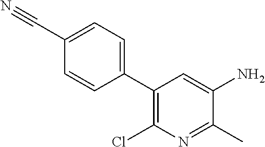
C1(C2=CC=C(C#N)C=C2)=C(Cl)N=C(C)C(N)=C1
